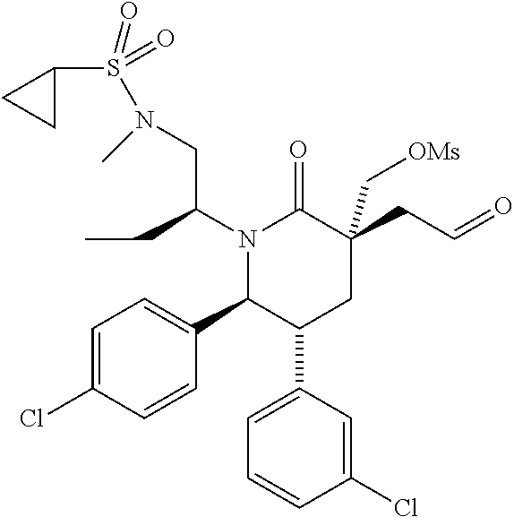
N1(C(CN(S(C2CC2)(=O)=O)C)CC)C(C2=CC=C(Cl)C=C2)C(C2=CC=CC(Cl)=C2)CC(CC=O)(C[OMs])C1=O
